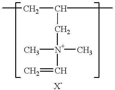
CCC(C)C[N+](C)(C)C=C
